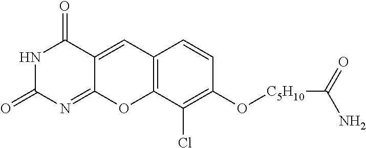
N1C(=O)N=C2C(=CC3=C(O2)C(Cl)=C(O[C5H10]C(N)=O)C=C3)C1=O
